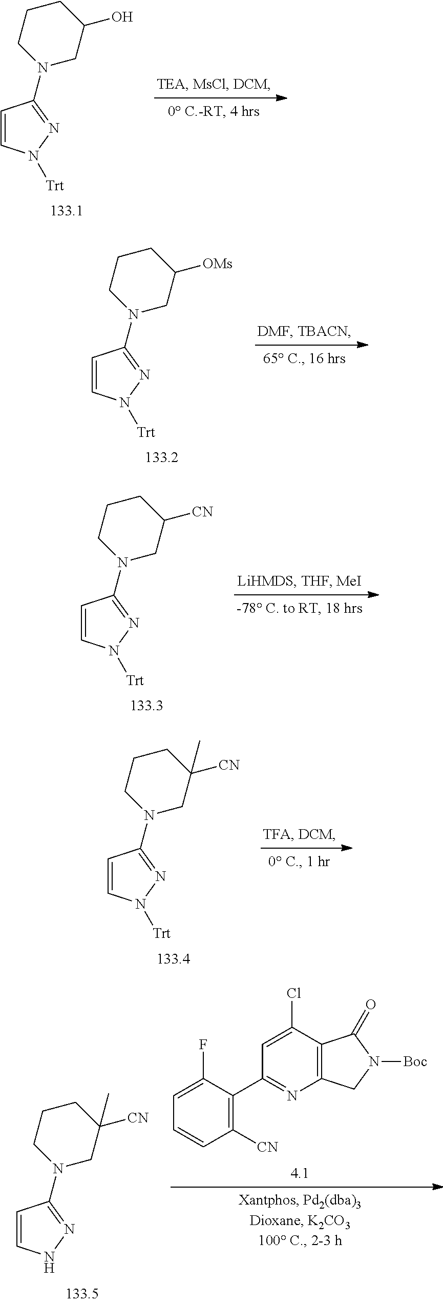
C1=CN([Trt])N=C1N1CC(O)CCC1.C1=CN([Trt])N=C1N1CC([OMs])CCC1.C1=CN([Trt])N=C1N1CC([CN])CCC1.C1=CN([Trt])N=C1N1CC([CN])(C)CCC1.C12=C(C(Cl)=CC(C3=C([CN])C=CC=C3F)=N1)C(=O)N([Boc])C2.C1=CNN=C1N1CC([CN])(C)CCC1
